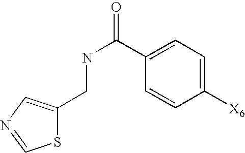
S1C(CNC(=O)C2=CC=C([X6])C=C2)=CN=C1
